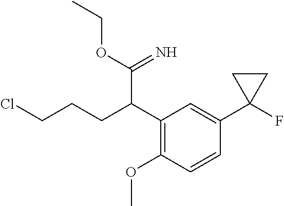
C1(C(CCCCl)C(=N)OCC)=C(OC)C=CC(C2(F)CC2)=C1
